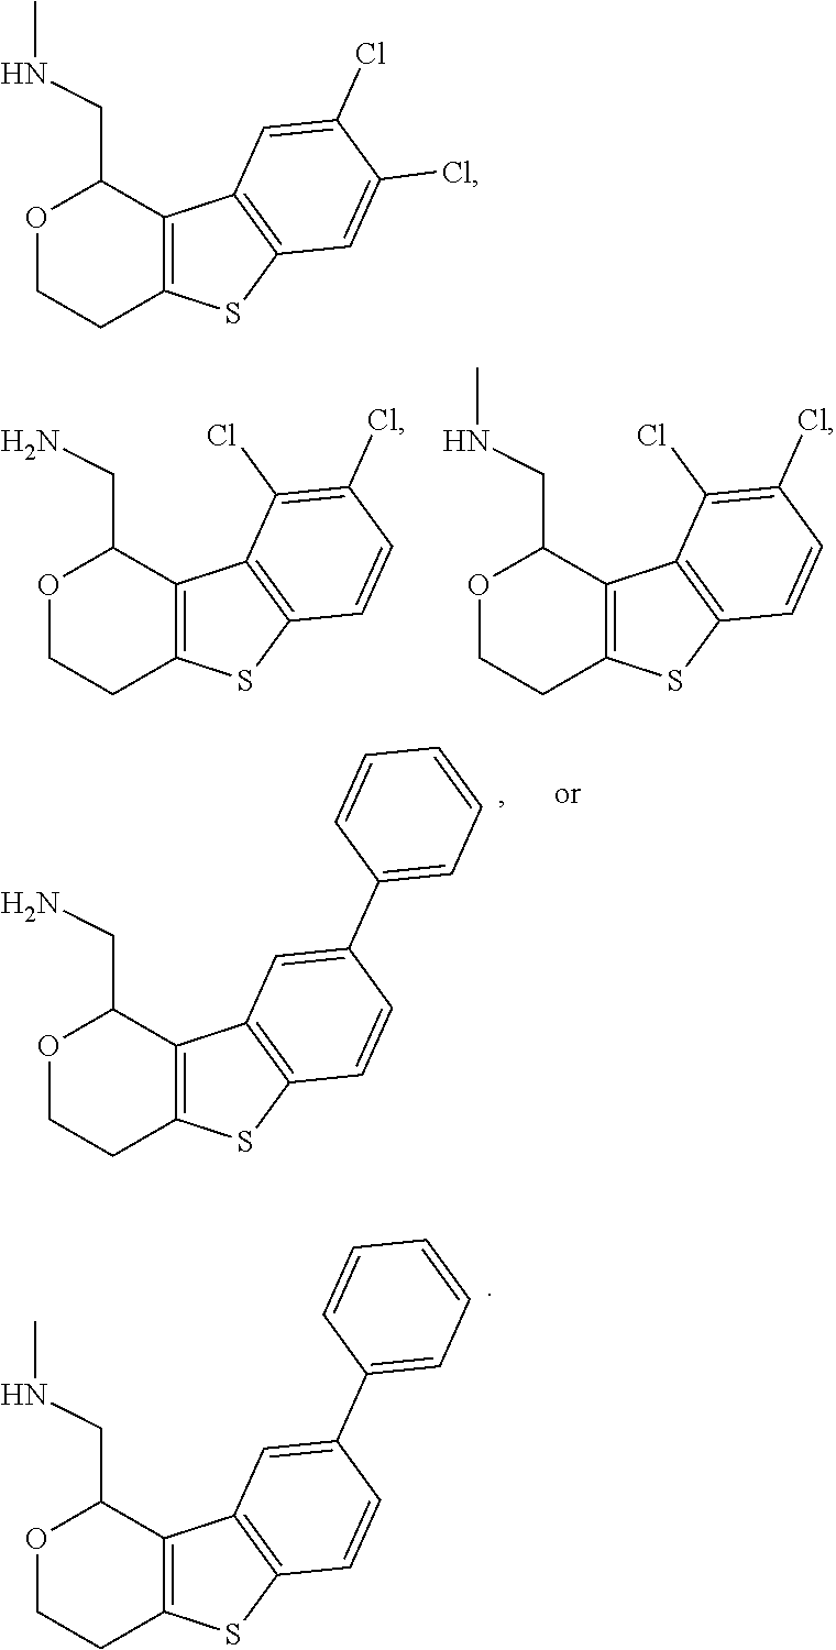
C1=C(Cl)C(Cl)=CC2=C1C1=C(S2)CCOC1CNC.C1(Cl)=C(Cl)C=CC2=C1C1=C(S2)CCOC1CN.C1(Cl)=C(Cl)C=CC2=C1C1=C(S2)CCOC1CNC.C1=C(C2=CC=CC=C2)C=CC2=C1C1=C(S2)CCOC1CN.C1=C(C2=CC=CC=C2)C=CC2=C1C1=C(S2)CCOC1CNC
